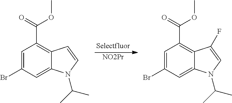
C1=C(Br)C=C2C(=C1C(=O)OC)C=CN2C(C)C.[NO2Pr].C1=C(Br)C=C2C(=C1C(=O)OC)C(F)=CN2C(C)C
